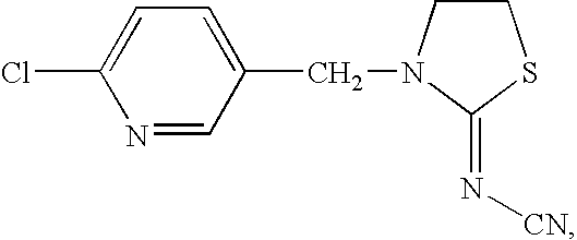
N1=CC(CN2CCSC2=N[CN])=CC=C1Cl
